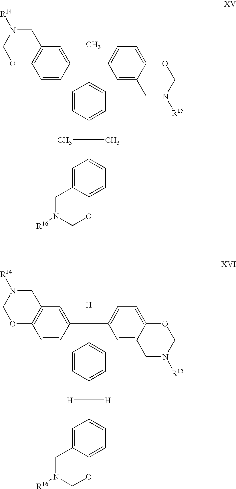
C12=C(C=C(C(C3=CC=C4C(=C3)CN([R15])CO4)(C)C3=CC=C(C(C)(C)C4=CC=C5C(=C4)CN([R16])CO5)C=C3)C=C1)CN([R14])CO2.C12=C(C=C(C(C3=CC=C4C(=C3)CN([R15])CO4)([H])C3=CC=C(C([H])([H])C4=CC=C5C(=C4)CN([R16])CO5)C=C3)C=C1)CN([R14])CO2
